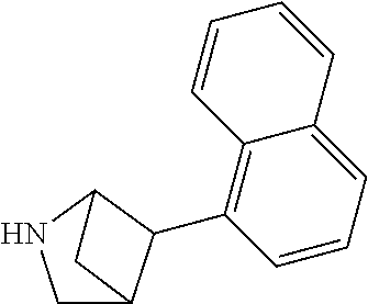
C1C2C(C3=C4C(=CC=C3)C=CC=C4)C(N1)C2
